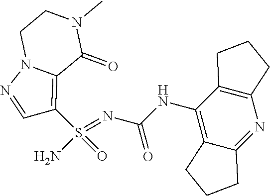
C(NC1=C2C(=NC3=C1CCC3)CCC2)(N=S(N)(=O)C1=C2N(N=C1)CCN(C)C2=O)=O
